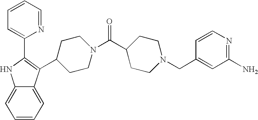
C1=CC=C2C(=C1)NC(C1=CC=CC=N1)=C2C1CCN(C(C2CCN(CC3=CC(N)=NC=C3)CC2)=O)CC1
